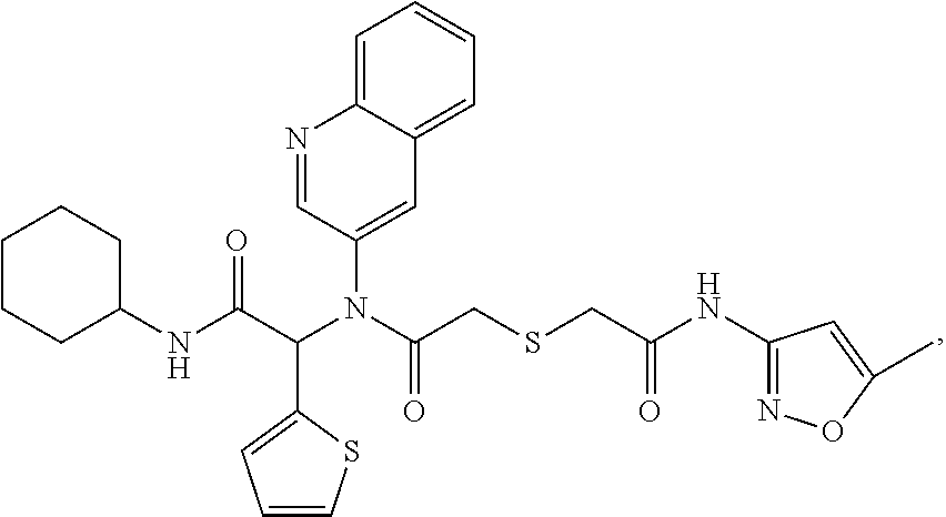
C1CCC(NC(C(N(C(CSCC(NC2=NOC(C)=C2)=O)=O)C2=CC3=CC=CC=C3N=C2)C2=CC=CS2)=O)CC1
